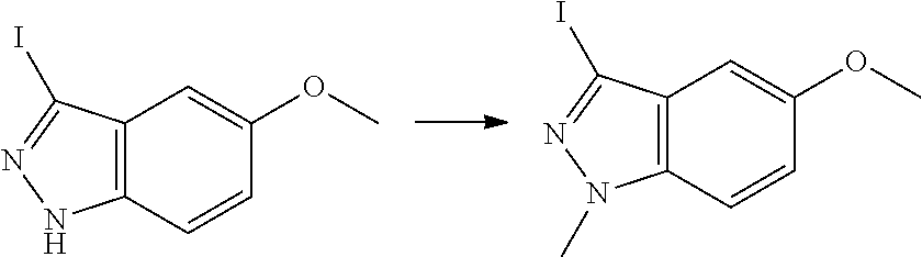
IC1=NNC2=C1C=C(OC)C=C2.IC1=NN(C)C2=C1C=C(OC)C=C2
